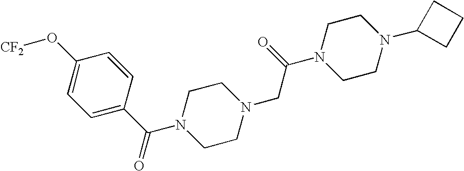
C1CN(CC(N2CCN(C3CCC3)CC2)=O)CCN1C(C1=CC=C(O[CF2])C=C1)=O
